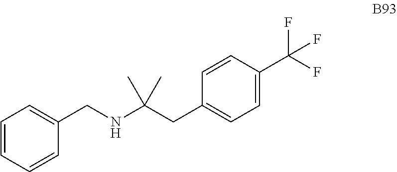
C1=CC=CC(CNC(CC2=CC=C(C(F)(F)F)C=C2)(C)C)=C1
